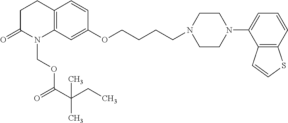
C1C(=O)N(COC(C(CC)(C)C)=O)C2=C(C1)C=CC(OCCCCN1CCN(C3=CC=CC4=C3C=CS4)CC1)=C2
